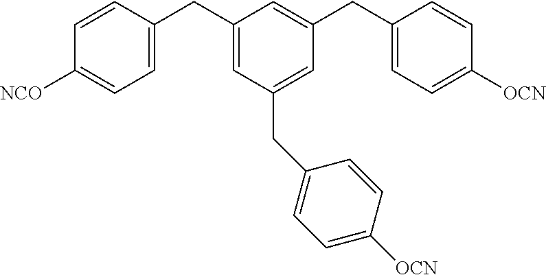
C1(CC2=CC=C([NCO])C=C2)=CC(CC2=CC=C([OCN])C=C2)=CC(CC2=CC=C([OCN])C=C2)=C1
